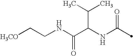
C(C(NC(=O)C)C(C)C)(=O)NCC[H3CO]
